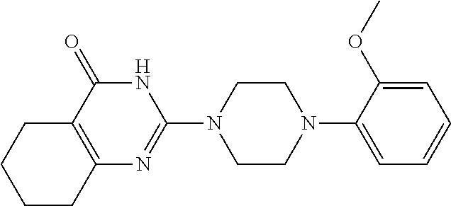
C1=C(OC)C(N2CCN(C3=NC4=C(C(=O)N3)CCCC4)CC2)=CC=C1
